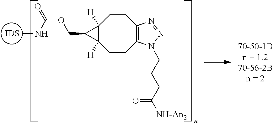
[IDS].C12([H])C([H])(CCC3=C(CC1)N=NN3CCCC([NH-An2])=O)C2COC(=O)NC
